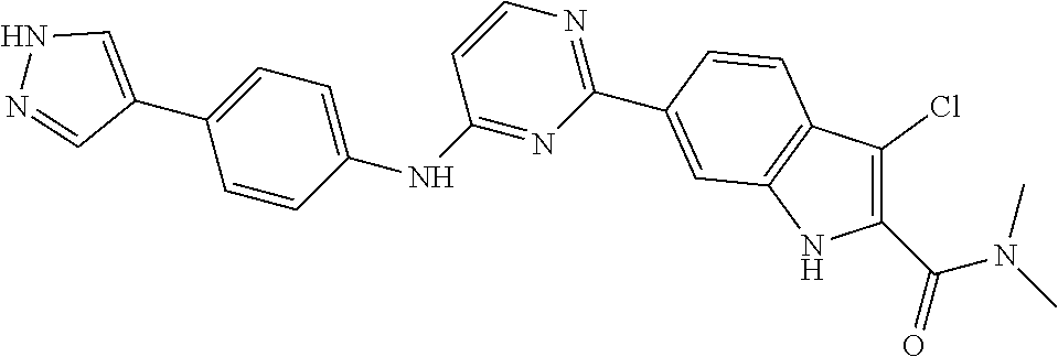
C1(NC2=CC=C(C3=CNN=C3)C=C2)=NC(C2=CC3=C(C(Cl)=C(C(N(C)C)=O)N3)C=C2)=NC=C1
